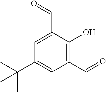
C1(C=O)=C(O)C(C=O)=CC(C(C)(C)C)=C1
